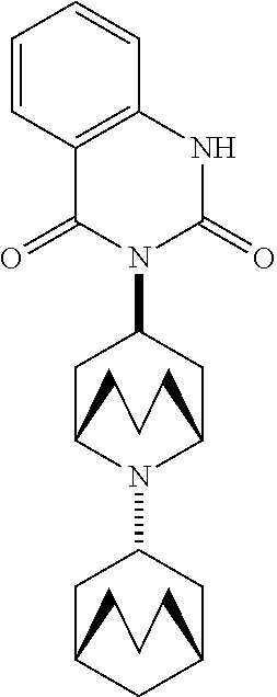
C1C2N(C3CC4CC(C3)CCC4)C(CC1N1C(=O)C3=C(NC1=O)C=CC=C3)CCC2
